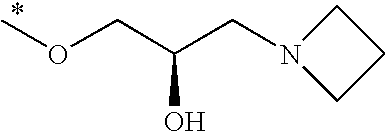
O(CC(CN1CCC1)O)C
